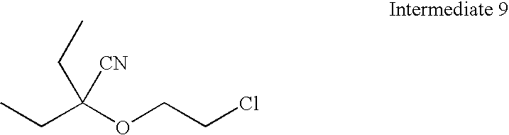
CCC(OCCCl)([CN])CC
